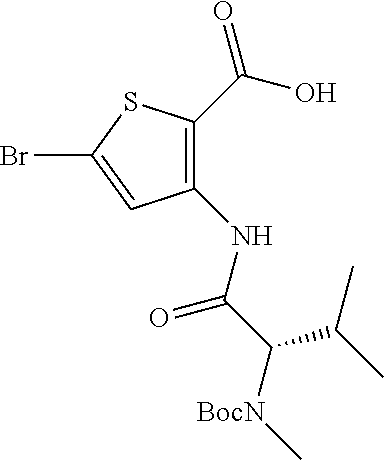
C1(C(O)=O)=C(NC(C([BocN]C)C(C)C)=O)C=C(Br)S1
